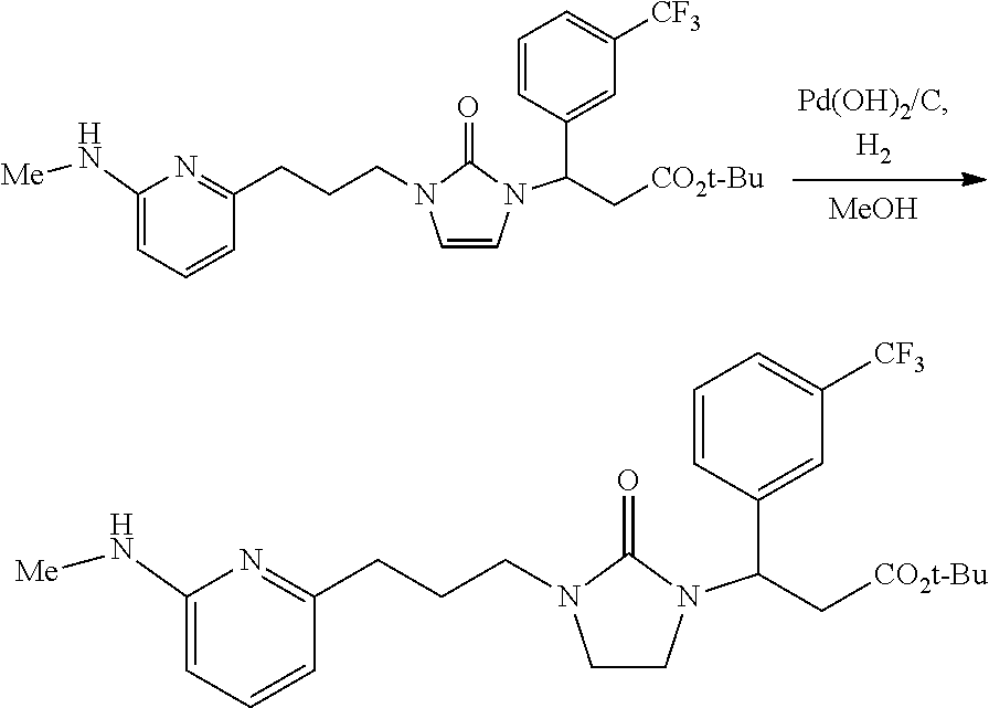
[MeOH].C1(N[Me])=CC=CC(CCCN2C=CN(C(C3=CC([CF3])=CC=C3)C[CO2t-Bu])C2=O)=N1.C1(N[Me])=CC=CC(CCCN2CCN(C(C3=CC([CF3])=CC=C3)C[CO2t-Bu])C2=O)=N1
